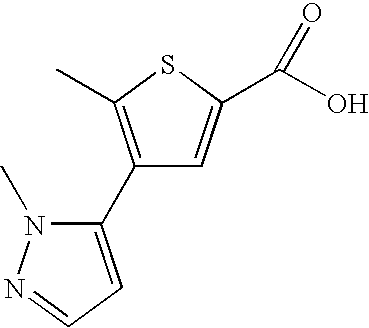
C1(C2=CC=NN2C)=C(C)SC(C(O)=O)=C1
